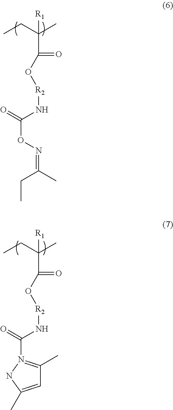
CCC(C)([R1])C(=O)O[R2]NC(ON=C(CC)C)=O.CCC(C)([R1])C(=O)O[R2]NC(=O)N1=C(C)C=C(C)N1
